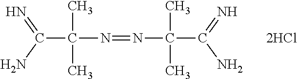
NC(=N)C(N=NC(C(N)=N)(C)C)(C)C
